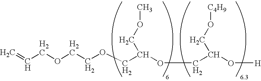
C(COCCOCC(OCC(O[H])CO[C4H9])COC)=C
